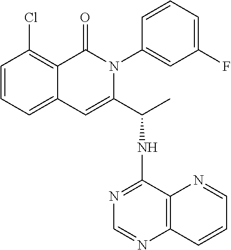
C1=CC=C2C(=C1Cl)C(=O)N(C1=CC(F)=CC=C1)C(C(C)NC1=NC=NC3=C1N=CC=C3)=C2
